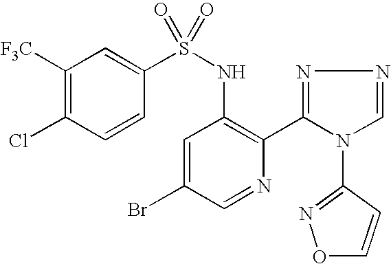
C1([F3C])=C(Cl)C=CC(S(NC2=C(C3=NN=CN3C3=NOC=C3)N=CC(Br)=C2)(=O)=O)=C1
